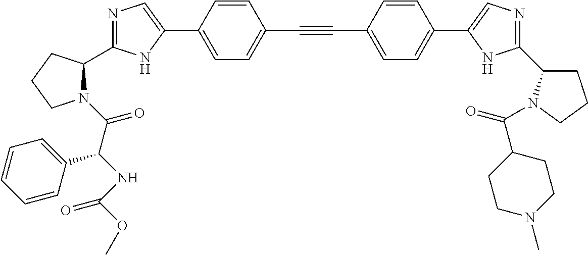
N1=C(C2N(C(C(NC(OC)=O)C3=CC=CC=C3)=O)CCC2)NC(C2=CC=C(C#CC3=CC=C(C4=CN=C(C5CCCN5C(C5CCN(C)CC5)=O)N4)C=C3)C=C2)=C1
